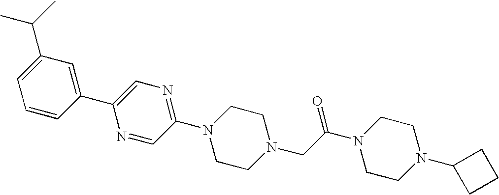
N1=C(N2CCN(CC(N3CCN(C4CCC4)CC3)=O)CC2)C=NC(C2=CC(C(C)C)=CC=C2)=C1
